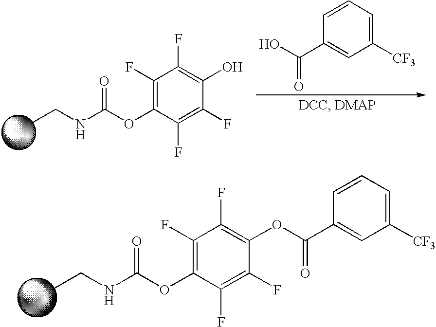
C1(F)=C(OC(NCC)=O)C(F)=C(F)C(O)=C1F.OC(=O)C1=CC([CF3])=CC=C1.C1(F)=C(OC(NCC)=O)C(F)=C(F)C(OC(=O)C2=CC([CF3])=CC=C2)=C1F
